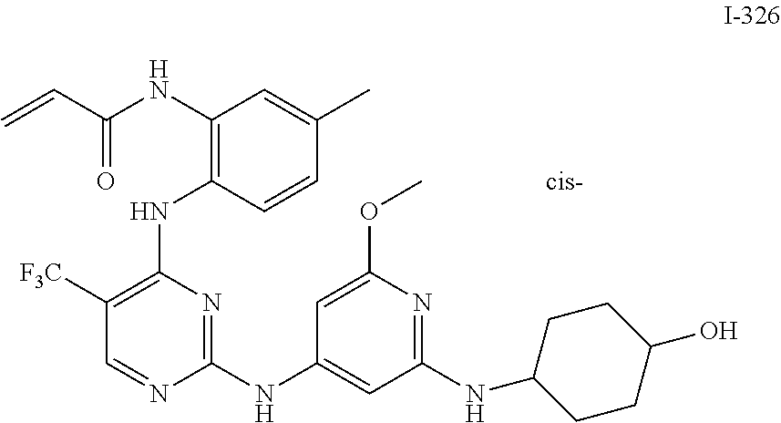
C1(NC(C=C)=O)=C(NC2=C([F3C])C=NC(NC3=CC(NC4CCC(O)CC4)=NC(OC)=C3)=N2)C=CC(C)=C1
